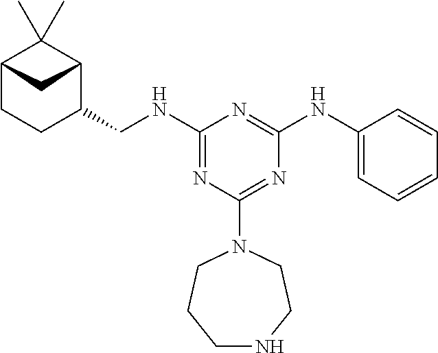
C1NCCN(C2=NC(NC3=CC=CC=C3)=NC(NCC3CCC4C(C)(C)C3C4)=N2)CC1
